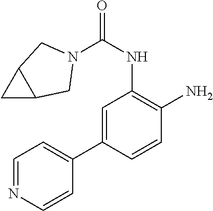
C1=C(C2=CC=NC=C2)C=CC(N)=C1NC(=O)N1CC2C(C1)C2
